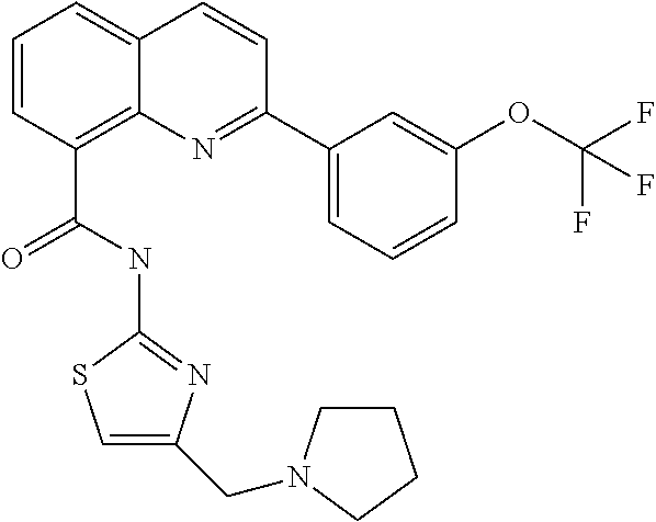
C1=CC(C(NC2=NC(CN3CCCC3)=CS2)=O)=C2C(=C1)C=CC(C1=CC=CC(OC(F)(F)F)=C1)=N2
